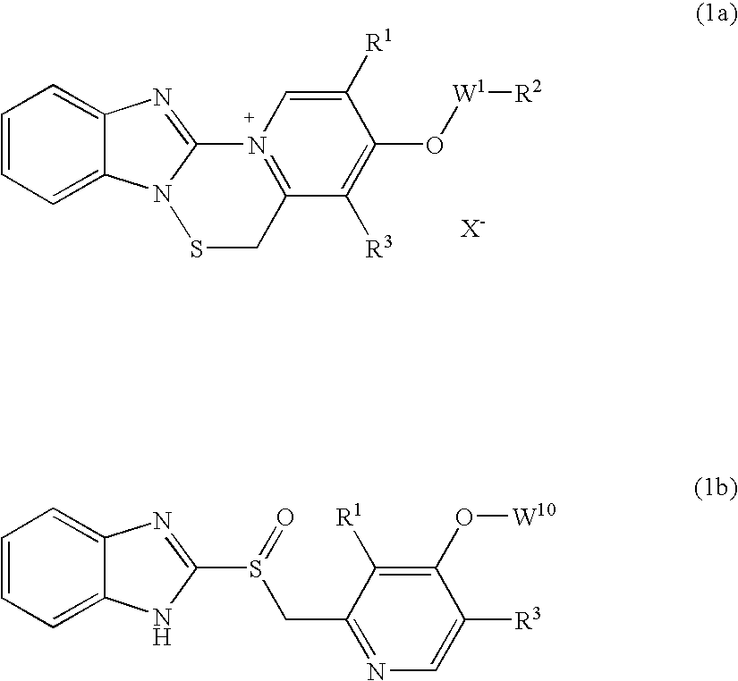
C1=CC=C2C(=C1)N=C1N2SCC2=N1C=C([R1])C(O[W1][R2])=C2[R3].C1=CC=C2C(=C1)N=C(S(CC1=NC=C([R3])C(O[W10])=C1[R1])=O)N2
